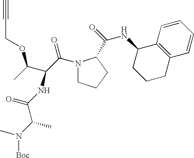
N1(C(C(C(C)OCC#C)NC(C(N([Boc])C)C)=O)=O)CCCC1C(=O)NC1CCCC2=C1C=CC=C2
